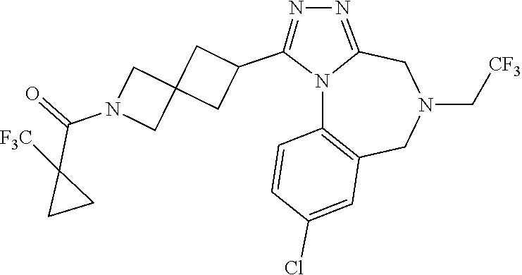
N12C3=C(CN(C[CF3])CC1=NN=C2C1CC2(C1)CN(C(=O)C1([F3C])CC1)C2)C=C(Cl)C=C3
